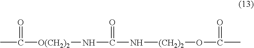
CC([O(CH2)2]NC(N[(CH2)2]OC(C)=O)=O)=O
